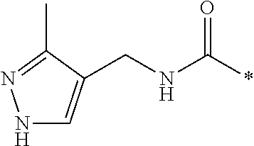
N1C=C(CNC(*)=O)C(C)=N1
